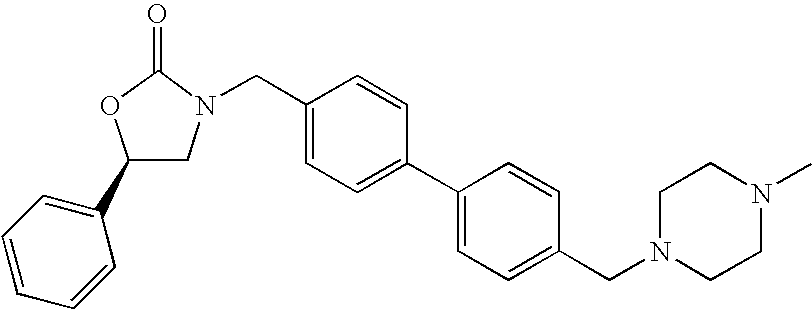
C1(C2=CC=CC=C2)CN(CC2=CC=C(C3=CC=C(CN4CCN(C)CC4)C=C3)C=C2)C(=O)O1
